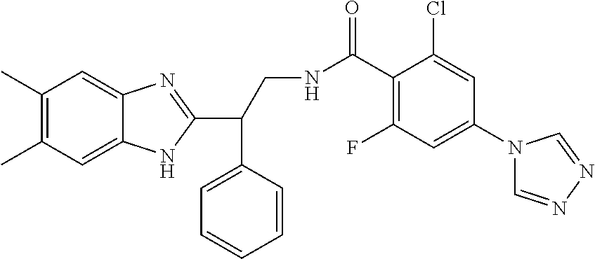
C1(C)=C(C)C=C2C(=C1)N=C(C(C1=CC=CC=C1)CNC(C1=C(F)C=C(N3C=NN=C3)C=C1Cl)=O)N2
